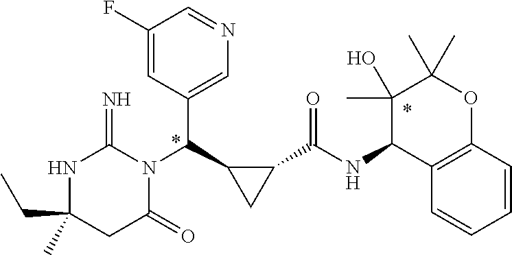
C(C1(C)NC(=N)N(C(C2CC2C(NC2C3=C(OC(C)(C)C2(C)O)C=CC=C3)=O)C2=CN=CC(F)=C2)C(=O)C1)C
